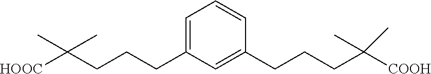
C1=C(CCCC([HOOC])(C)C)C=C(CCCC([COOH])(C)C)C=C1
